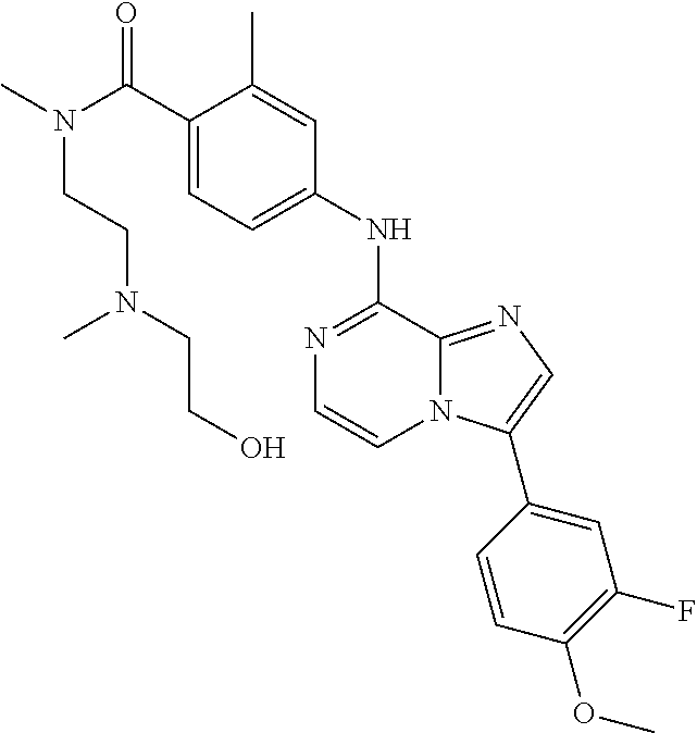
C(C1=CC=C(NC2=NC=CN3C2=NC=C3C2=CC(F)=C(OC)C=C2)C=C1C)(=O)N(C)CCN(CCO)C
